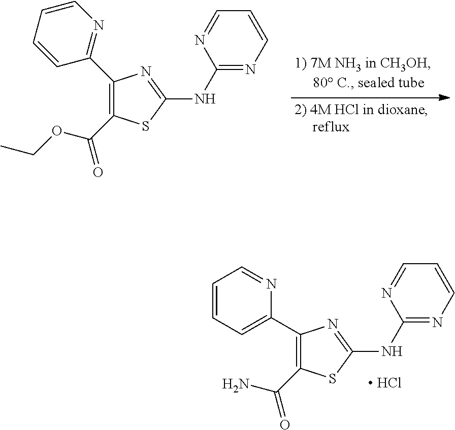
C1(NC2=NC=CC=N2)=NC(C2=NC=CC=C2)=C(C(OCC)=O)S1.C1(NC2=NC=CC=N2)=NC(C2=CC=CC=N2)=C(C(N)=O)S1.[ HCl]
